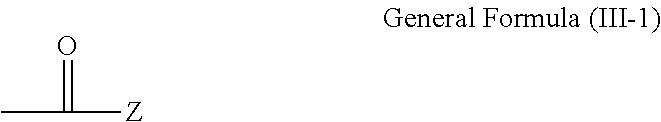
CC(=O)[Z]
